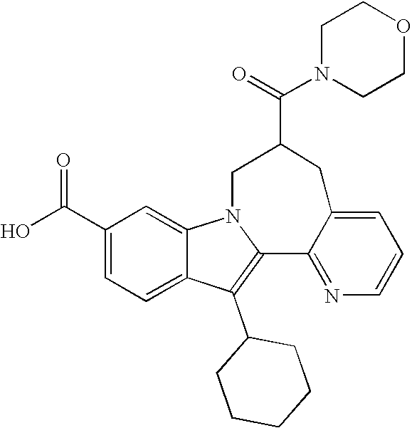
C1(C(O)=O)=CC=C2C(=C1)N1C(=C2C2CCCCC2)C2=NC=CC=C2CC(C(=O)N2CCOCC2)C1
